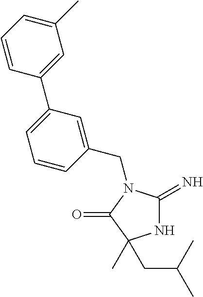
N1C(=N)N(CC2=CC(C3=CC(C)=CC=C3)=CC=C2)C(=O)C1(CC(C)C)C
